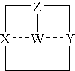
C1[Z]2C[Y]3[W]2[X]1CC3
